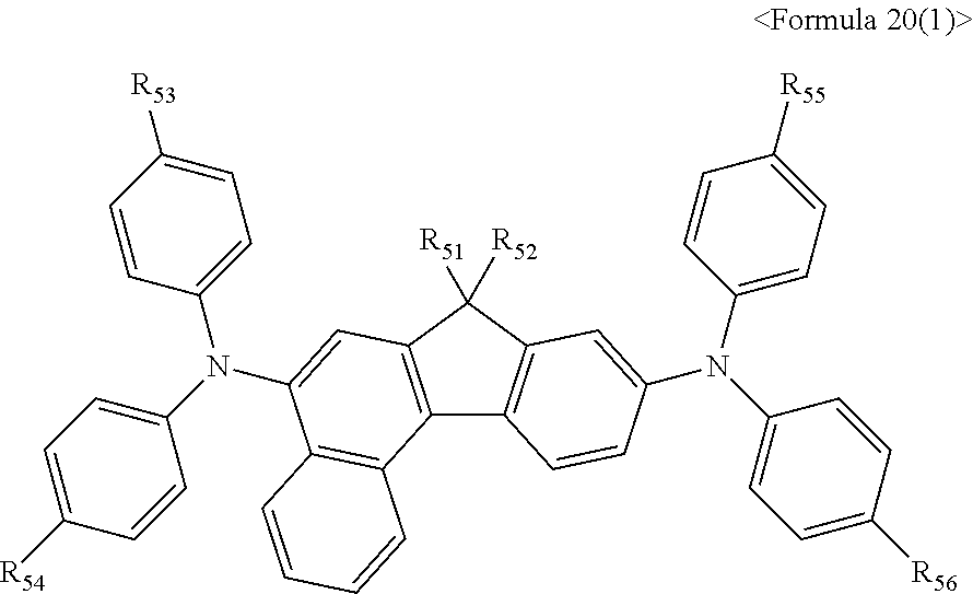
C12=C(C([R52])([R51])C3=C1C=CC(N(C1=CC=C([R55])C=C1)C1=CC=C([R56])C=C1)=C3)C=C(N(C1=CC=C([R53])C=C1)C1=CC=C([R54])C=C1)C1=C2C=CC=C1
